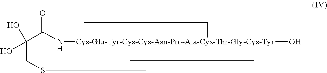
C1(O)(O)CSC[Cys-Glu-Tyr-Cys-Cys-Asn-Pro-Ala-Cys-Thr-Gly-Cys-Tyr]23([OH])(NC1=O)(CC2)CC3
